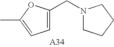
C1=C(CN2CCCC2)OC(C)=C1
